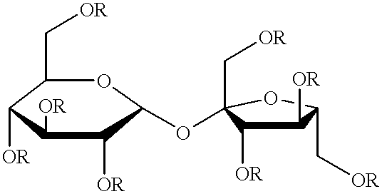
C1(C[OR])C([OR])C([OR])C([OR])C(OC2(C[OR])C([OR])C([OR])C(C[OR])O2)O1
